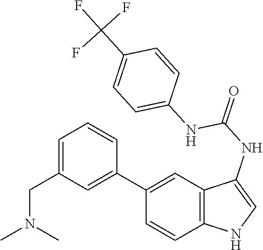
C12=C(C=C(C3=CC(CN(C)C)=CC=C3)C=C1)C(NC(=O)NC1=CC=C(C(F)(F)F)C=C1)=CN2
